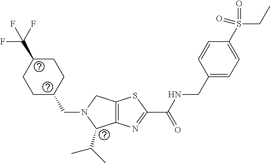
C12=C(N=C(C(NCC3=CC=C(S(CC)(=O)=O)C=C3)=O)S1)C(C(C)C)N(CC1CCC(C(F)(F)F)CC1)C2
